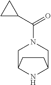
C1C2NC(CN1C(C1CC1)=O)CC2
